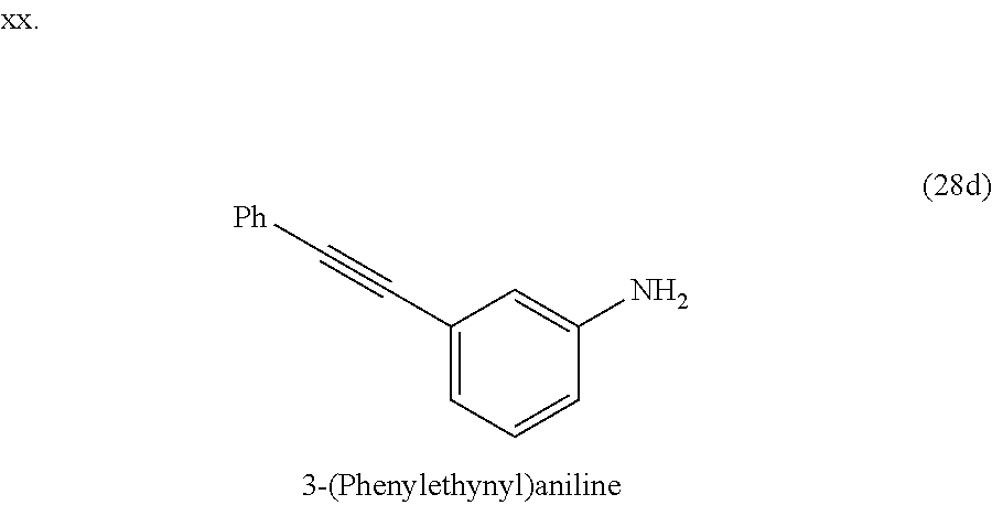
C1(C#C[Ph])=CC=CC(N)=C1
